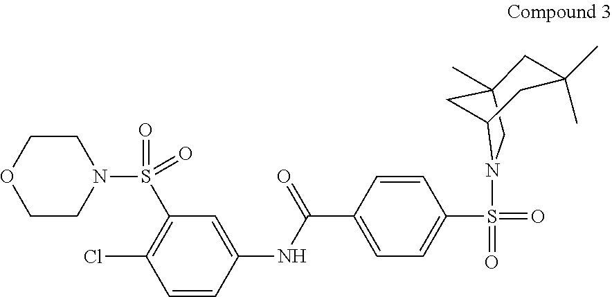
C1(S(N2CCOCC2)(=O)=O)=C(Cl)C=CC(NC(C2=CC=C(S(=O)(=O)N3CC4(C)CC3CC(C)(C)C4)C=C2)=O)=C1
